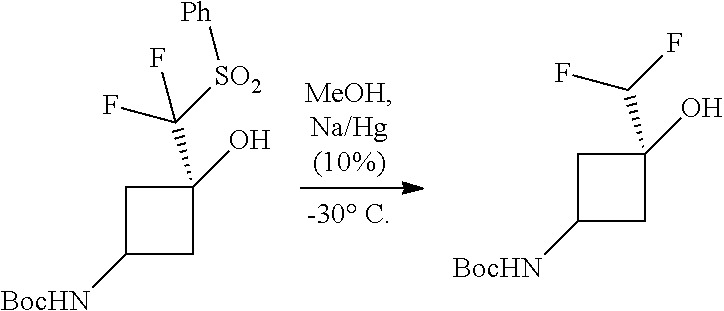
C1C([BocHN])CC1(O)C(F)F.C1C([BocHN])CC1(O)C(F)([SO2][Ph])F
